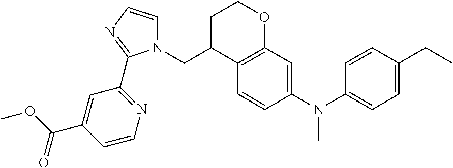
N1(CC2C3=C(OCC2)C=C(N(C2=CC=C(CC)C=C2)C)C=C3)C=CN=C1C1=NC=CC(C(OC)=O)=C1
